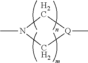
N1(C)C[Q](C)C1
